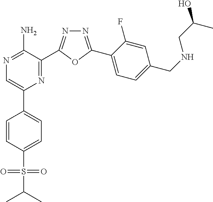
N1=C(C2=CC=C(CNCC(O)C)C=C2F)OC(C2=NC(C3=CC=C(S(C(C)C)(=O)=O)C=C3)=CN=C2N)=N1
